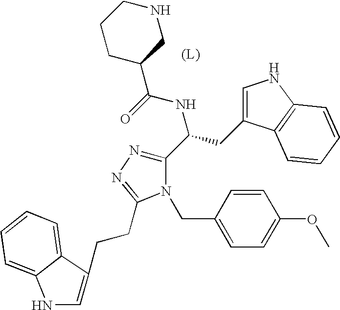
C1(C(CC2=CNC3=C2C=CC=C3)NC(=O)C2CNCCC2)=NN=C(CCC2=CNC3=CC=CC=C32)N1CC1=CC=C(OC)C=C1
